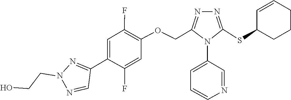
OCCN1N=C(C2=CC(F)=C(OCC3=NN=C(SC4CCCC=C4)N3C3=CC=CN=C3)C=C2F)C=N1
